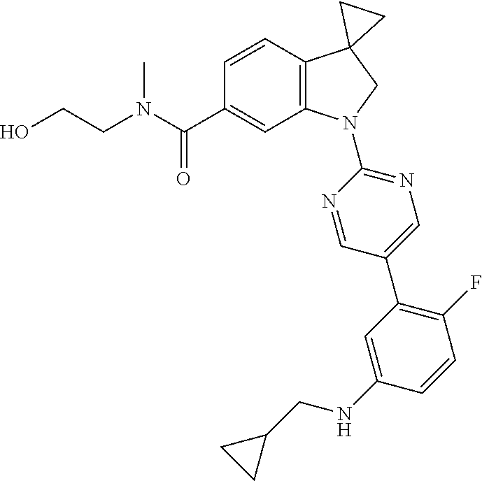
N(C(C1=CC2=C(C=C1)C1(CN2C2=NC=C(C3=C(F)C=CC(NCC4CC4)=C3)C=N2)CC1)=O)(CCO)C
